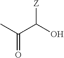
CC(C(O)[Z])=O
